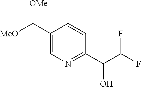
[MeO]C(C1=CN=C(C(C(F)F)O)C=C1)[OMe]
